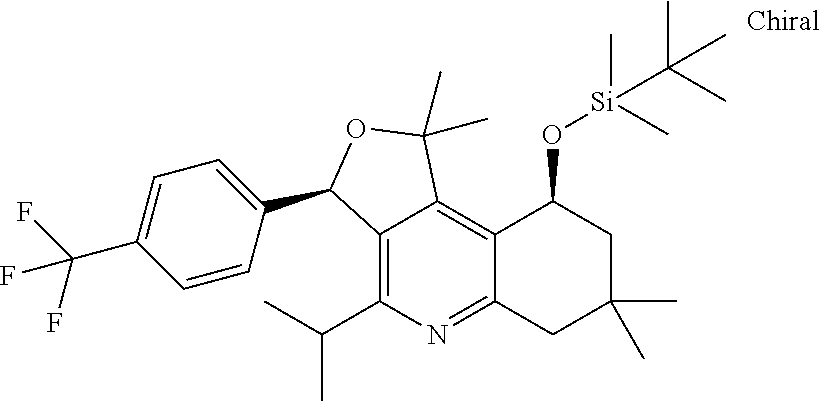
C12=C(C(C)C)N=C3C(=C1C(C)(C)OC2C1=CC=C(C(F)(F)F)C=C1)C(O[Si](C)(C)C(C)(C)C)CC(C)(C)C3
